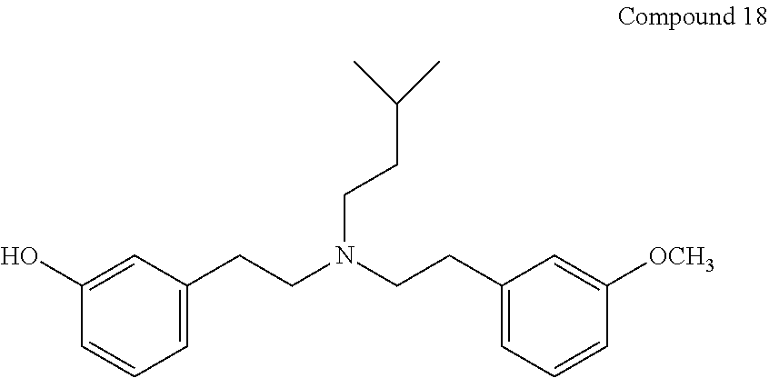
C1(O)=CC(CCN(CCC2=CC=CC([OCH3])=C2)CCC(C)C)=CC=C1
